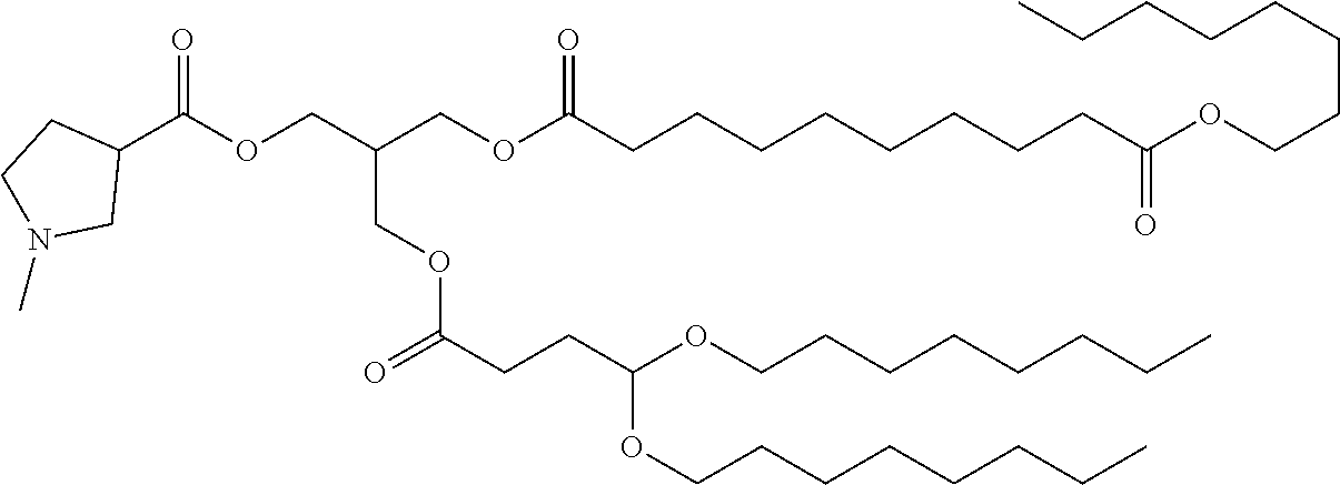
C(COC(CCCCCCCCC(OCC(COC(C1CCN(C)C1)=O)COC(CCC(OCCCCCCCC)OCCCCCCCC)=O)=O)=O)CCCCCC
